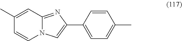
C1(C2=CN3C(=N2)C=C(C)C=C3)=CC=C(C)C=C1
